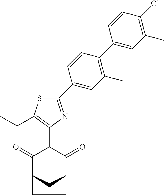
C1(=O)C2CC(C(=O)C1C1=C(CC)SC(C3=CC(C)=C(C4=CC(C)=C(Cl)C=C4)C=C3)=N1)CC2
